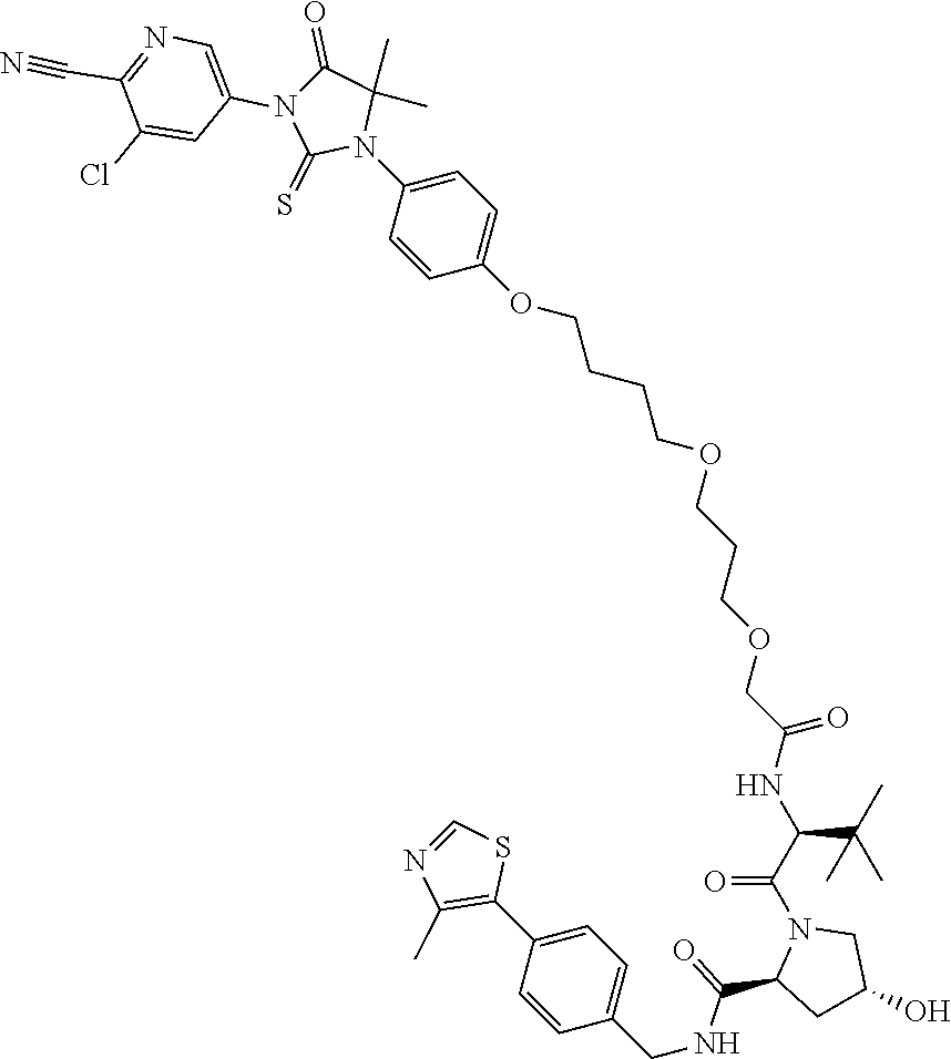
O(CCCCOCCCOCC(NC(C(C)(C)C)C(=O)N1C(C(NCC2=CC=C(C3=C(C)N=CS3)C=C2)=O)CC(O)C1)=O)C1=CC=C(N2C(C)(C)C(=O)N(C3=CN=C(C#N)C(Cl)=C3)C2=S)C=C1
